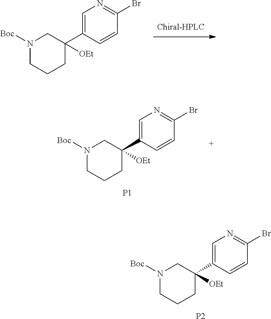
C1=C(C2([OEt])CN([Boc])CCC2)C=CC(Br)=N1.[P2].C1=C(C2([OEt])CN([Boc])CCC2)C=CC(Br)=N1.C1=C(C2([OEt])CN([Boc])CCC2)C=CC(Br)=N1.[P1]
